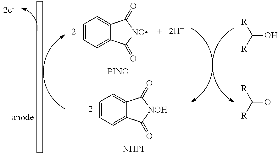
C1=CC=C2C(=C1)C(=O)[NO]C2=O.[PINO].C1=CC=C2C(=C1)C(=O)[NOH]C2=O.[NHPI].C(O)([R])[R].C(=O)([R])[R]
